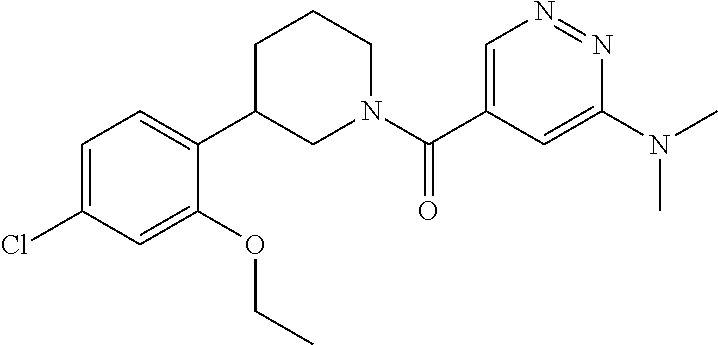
C1=C(C(N2CCCC(C3=CC=C(Cl)C=C3OCC)C2)=O)C=C(N(C)C)N=N1
